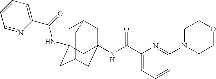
C1C2(NC(C3=CC=CC=N3)=O)CC3CC(NC(C4=CC=CC(N5CCOCC5)=N4)=O)(CC1C3)C2
